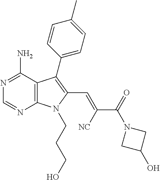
N1=C(N)C2=C(N=C1)N(CCCO)C(C=C(C(=O)N1CC(O)C1)[NC])=C2C1=CC=C(C)C=C1
